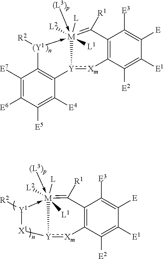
[Y]12:[Xm]C3=C(C([E3])=C([E])C([E1])=C3[E2])C([R1])=[M]1([L2])([L])(-[(L3)p])([L1])-[Y1]([R2])[X1]2.C1([E7])=C([E6])C([E5])=C([E4])C2=C1[(Y1]([R2])->[M]1([L1])([L2])([L])(-[(L3)p])=C([R1])C3=C(C([E2])=C([E1])C([E])=C3[E3])[Xm]:[Y]21
